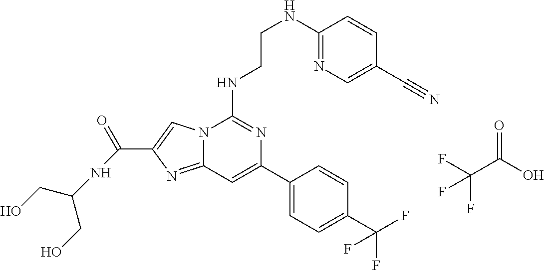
C12=NC(C(=O)NC(CO)CO)=CN1C(NCCNC1=NC=C(C#N)C=C1)=NC(C1=CC=C(C(F)(F)F)C=C1)=C2.C(C(O)=O)(F)(F)F
